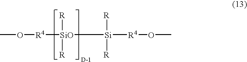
[SiO]([R4]OC)([R])([R])[Si]([R4]OC)([R])[R]
